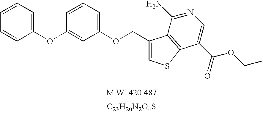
[C23H20N2O4S].C1(OCC2=CSC3=C2C(N)=NC=C3C(=O)OCC)=CC=CC(OC2=CC=CC=C2)=C1
